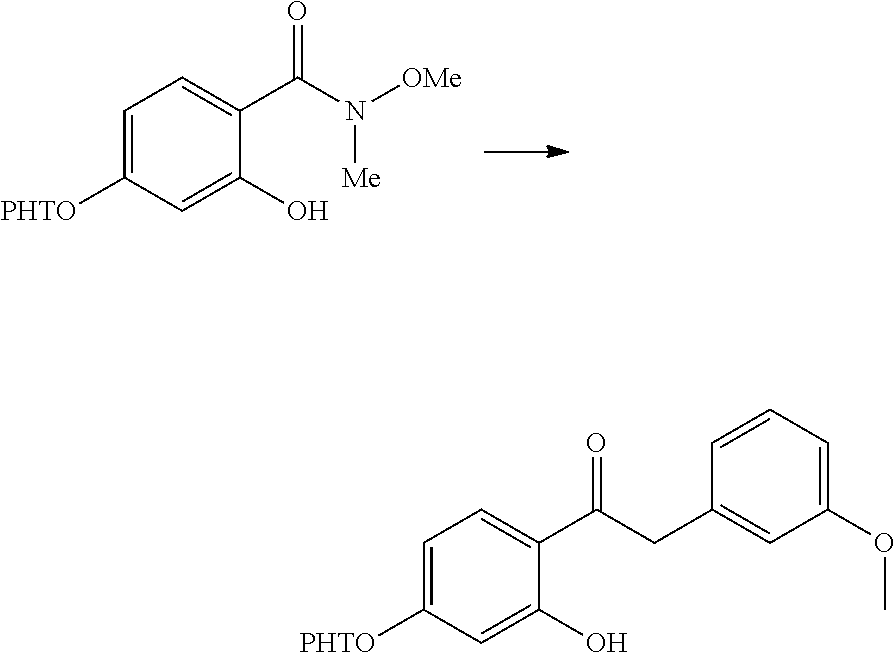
[PHTO]C1=CC=C(C(N([OMe])[Me])=O)C(O)=C1.[PHTO]C1=CC=C(C(CC2=CC(OC)=CC=C2)=O)C(O)=C1
